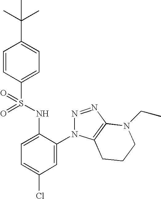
C1=CC(S(NC2=CC=C(Cl)C=C2N2N=NC3=C2CCCN3CC)(=O)=O)=CC=C1C(C)(C)C
